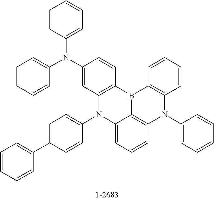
C1(N(C2=CC=CC=C2)C2=CC=CC=C2)=CC2=C(C=C1)B1C3=C(C=CC=C3)N(C3=CC=CC=C3)C3=C1C(=CC=C3)N2C1=CC=C(C2=CC=CC=C2)C=C1
